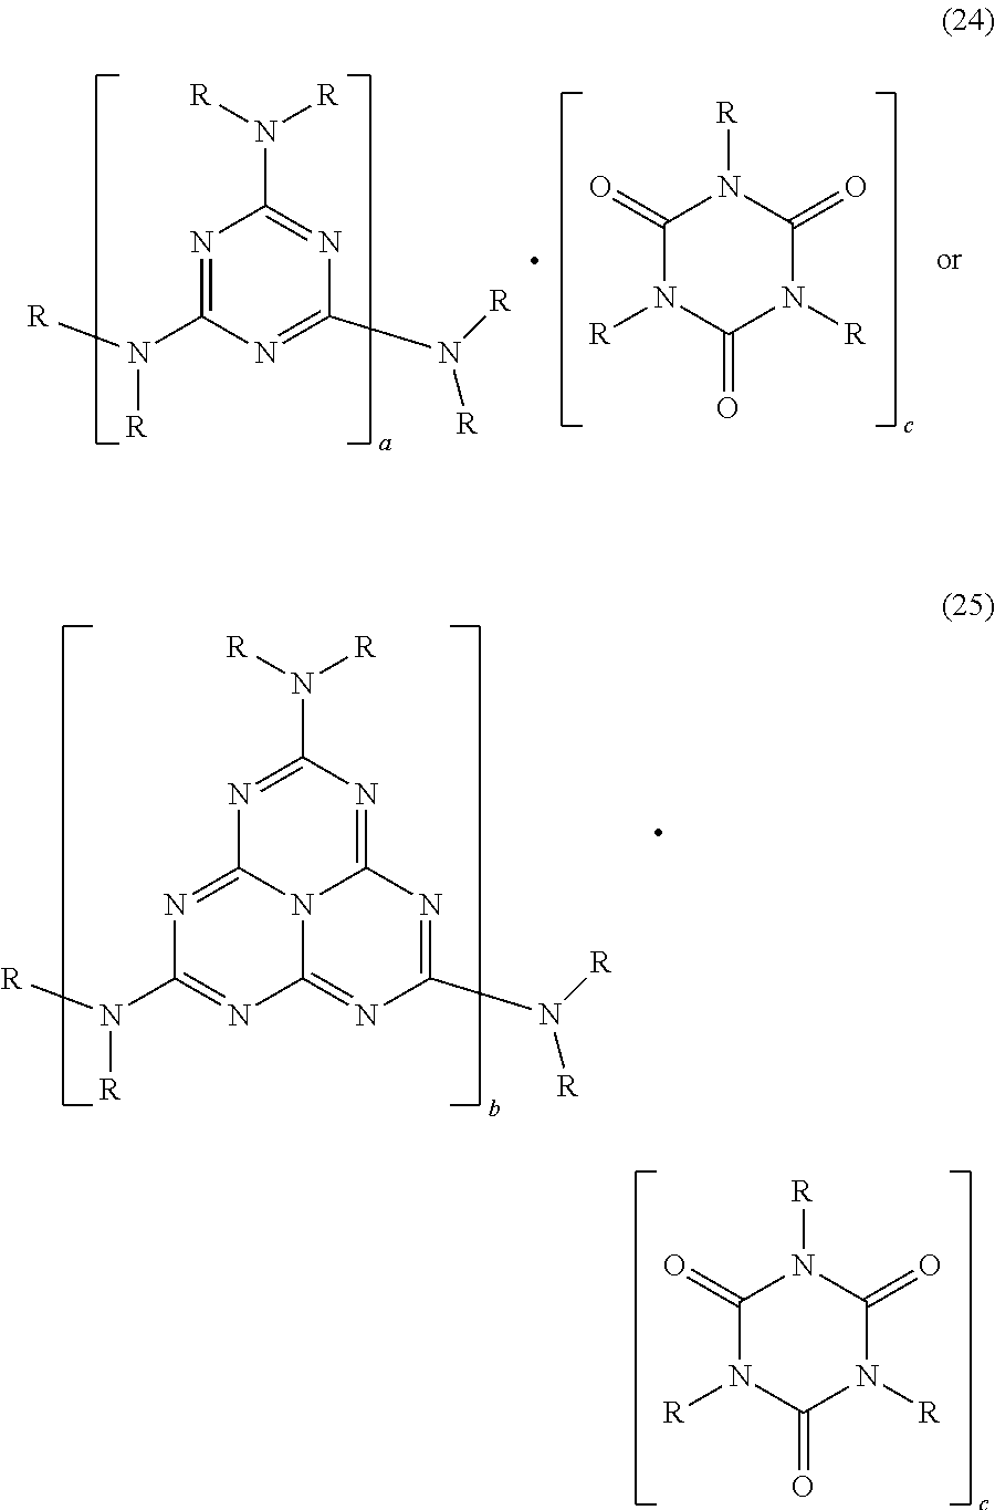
C1(=O)N([R])C(=O)N([R])C(=O)N1[R].N12C3=NC(N([R])[R])=NC1=NC(N([R])[R])=NC2=NC(N([R])[R])=N3.N1=C(N([R])[R])N=C(N([R])[R])N=C1N([R])[R].C1(=O)N([R])C(=O)N([R])C(=O)N1[R]
